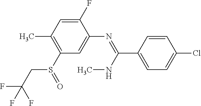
S(C1=C(C)C=C(F)C(N=C(NC)C2=CC=C(Cl)C=C2)=C1)(=O)CC(F)(F)F
